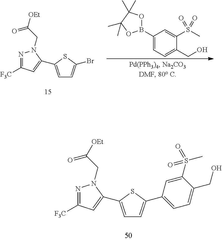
N1=C([F3C])C=C(C2=CC=C(C3=CC=C(CO)C(S(C)(=O)=O)=C3)S2)N1CC([OEt])=O.N1=C([F3C])C=C(C2=CC=C(Br)S2)N1CC([OEt])=O.C1(B2OC(C)(C)C(C)(C)O2)=CC=C(CO)C(S(C)(=O)=O)=C1
